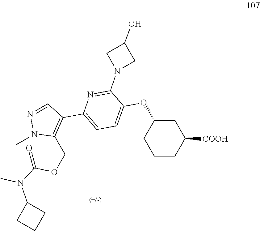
N(C1CCC1)(C)C(OCC1=C(C2=CC=C(OC3CCCC([COOH])C3)C(N3CC(O)C3)=N2)C=NN1C)=O
